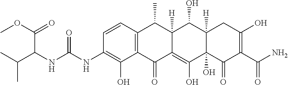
C1=CC2=C(C(O)=C1NC(NC(C(C)C)C(=O)OC)=O)C(=O)C1=C(O)C3(O)C([H])(C(O)C1([H])C2C)CC(O)=C(C(N)=O)C3=O
